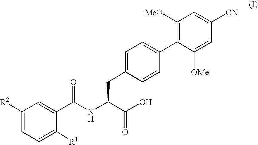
C1([R2])=CC=C([R1])C(C(NC(C(O)=O)CC2=CC=C(C3=C([MeO])C=C([CN])C=C3[OMe])C=C2)=O)=C1
